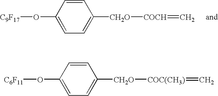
[C9F17]OC1=CC=C([CH2O][COCH]=C)C=C1.[C6F11]OC1=CC=C([CH2O][COC(CH3)]=C)C=C1
